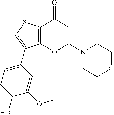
C12=C(C(=O)C=C(N3CCOCC3)O1)SC=C2C1=CC=C(O)C(OC)=C1
